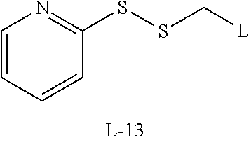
S(SC[L])C1=NC=CC=C1
